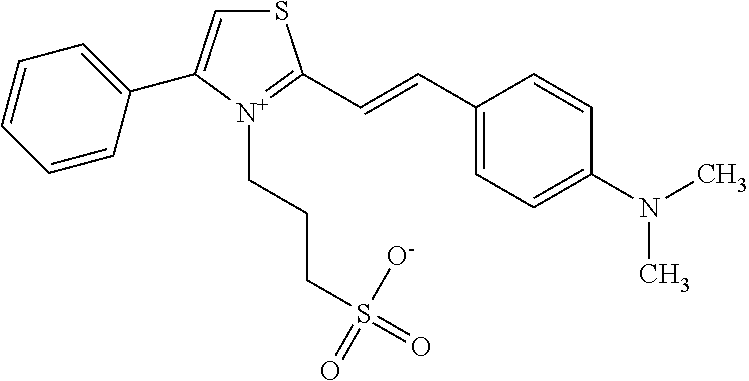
S1C=C(C2=CC=CC=C2)[N+](CCCS(=O)([O-])=O)=C1C=CC1=CC=C(N(C)C)C=C1
